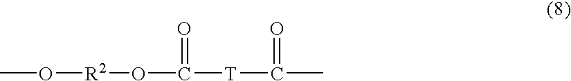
CO[R2]OC([T]C(=O)C)=O
